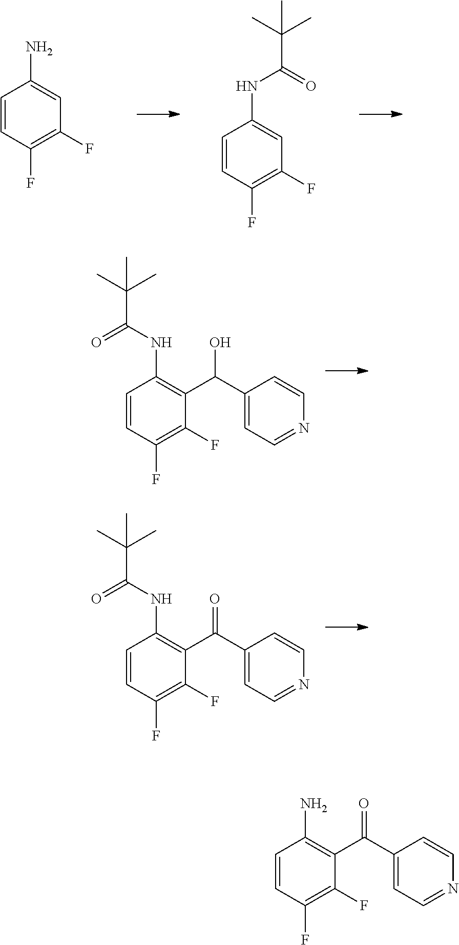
C1=CC(F)=C(F)C=C1N.C1=CC(F)=C(F)C=C1NC(C(C)(C)C)=O.C1=CC(F)=C(F)C(C(C2=CC=NC=C2)O)=C1NC(C(C)(C)C)=O.C1=CC(F)=C(F)C(C(C2=CC=NC=C2)=O)=C1NC(C(C)(C)C)=O.C1=CC(F)=C(F)C(C(C2=CC=NC=C2)=O)=C1N
